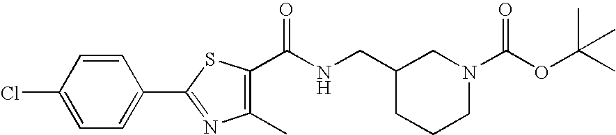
C1=C(Cl)C=CC(C2=NC(C)=C(C(NCC3CCCN(C(OC(C)(C)C)=O)C3)=O)S2)=C1
